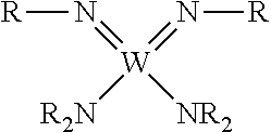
N(=[W]([NR2])(=N[R])[R2N])[R]
